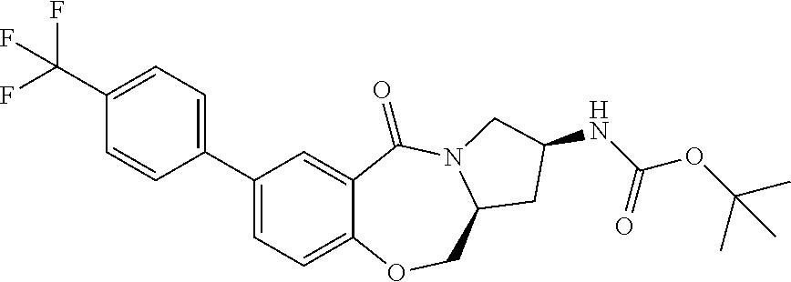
C1(C2=CC=C3C(=C2)C(=O)N2C(CO3)CC(NC(=O)OC(C)(C)C)C2)=CC=C(C(F)(F)F)C=C1
